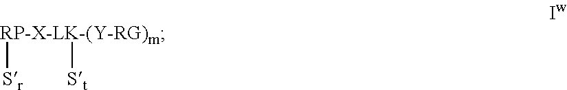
[RP-X-LK-(Y-RG)m]([Sr])[St]
